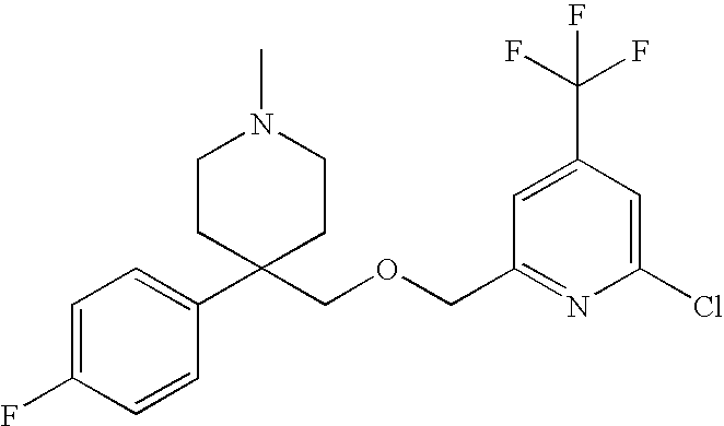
C1(F)=CC=C(C2(COCC3=NC(Cl)=CC(C(F)(F)F)=C3)CCN(C)CC2)C=C1
